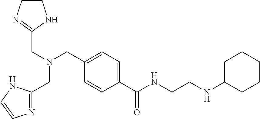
C1=CN=C(CN(CC2=CC=C(C(NCCNC3CCCCC3)=O)C=C2)CC2=NC=CN2)N1
